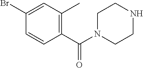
C1=CC(C(N2CCNCC2)=O)=C(C)C=C1Br
